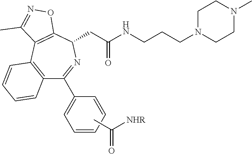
C1=CC2=C(C(C3=CC=CC=C3)=NC(CC(NCCCN3CCN(C)CC3)=O)C3=C2C(C)=NO3)C=C1.CC(=O)[NHR]
